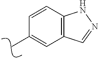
C1=CC2=C(C=C1C)C=NN2
